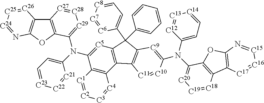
N(C1=CC=[C23][C22]=[C21]1)(C1=[C5]C2=C(C3=C1[C1]=[C2][C3]=[C4]3)C1=C(C2(C2=CC=CC=C2)C2=CC=[C8][C7]=[C6]2)[C9]=C(N(C2=CC=[C14][C13]=[C12]2)C2=[C20][C19]=[C18]C3=C2OC2=C3[C17]=[C16][C15]=N2)[C10]=[C11]1)C1=[C29][C28]=[C27]C2=C1OC1=C2[C26]=[C25][C24]=N1
